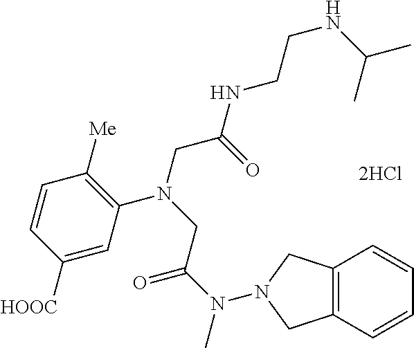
[2HCl].C1=C([HOOC])C=CC([Me])=C1N(CC(NCCNC(C)C)=O)CC(N(C)N1CC2=C(C=CC=C2)C1)=O
